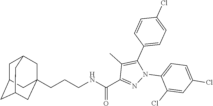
C(CCNC(C1=NN(C2=CC=C(Cl)C=C2Cl)C(C2=CC=C(Cl)C=C2)=C1C)=O)C12CC3CC(CC(C1)C3)C2
